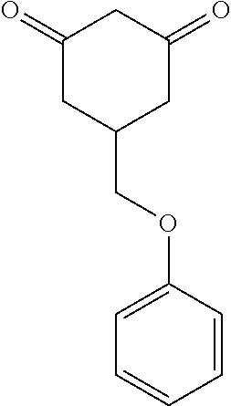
C1(=O)CC(COC2=CC=CC=C2)CC(=O)C1
